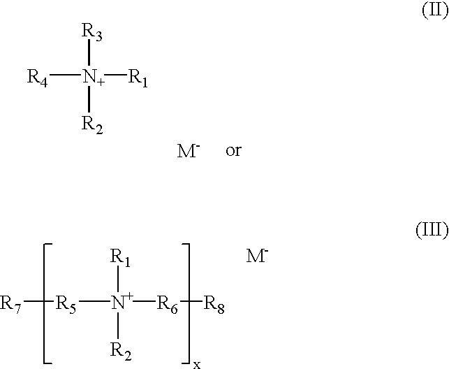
[R4][N+]([R1])([R3])[R2].[M-].[R5]([N+]([R6][R8])([R1])[R2])[R7].[M-]
